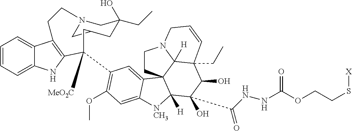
C1=CC=C2C(=C1)C1=C(N2)C([MeO2C])(C2=C(OC)C=C3C(=C2)C24CCN5C2([H])C(CC)(C(O)C(O)(C(=O)NNC(OCCS[X])=O)C4([H])[NCH3]3)C=CC5)CC2CN(CC(O)(CC)C2)CC1
